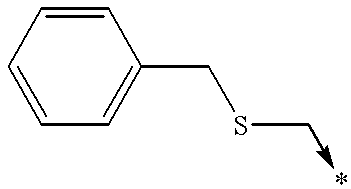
C1=CC=CC(CSC->*)=C1
